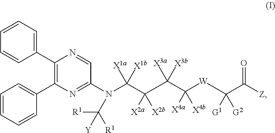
C1(C2=CC=CC=C2)=C(C2=CC=CC=C2)N=C(N(C(C([X2a])([X2b])C(C([X4a])([X4b])[W]C([G1])([G2])C([Z])=O)([X3a])[X3b])([X1a])[X1b])C([R1])([Y])[R1])C=N1
